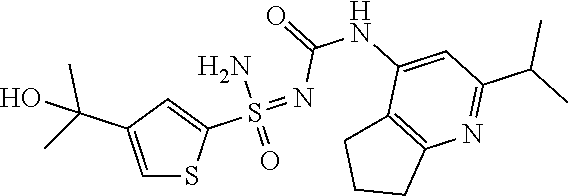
C12=C(N=C(C(C)C)C=C1NC(=O)N=S(=O)(N)C1=CC(C(C)(O)C)=CS1)CCC2
